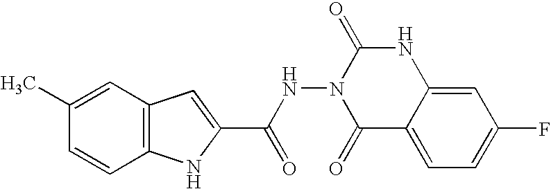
C12=C(C=C(C)C=C1)C=C(C(NN1C(=O)C3=CC=C(F)C=C3NC1=O)=O)N2
